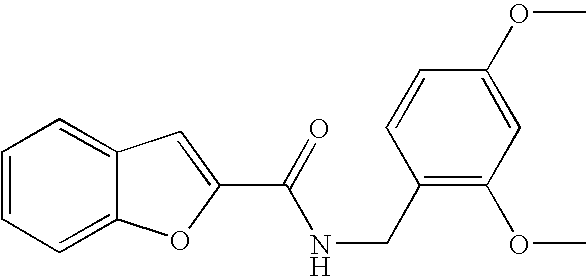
C1=CC=C2C(=C1)C=C(C(=O)NCC1=C(OC)C=C(OC)C=C1)O2
